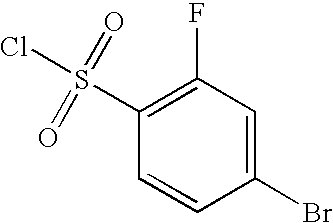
C1(S(Cl)(=O)=O)=C(F)C=C(Br)C=C1
